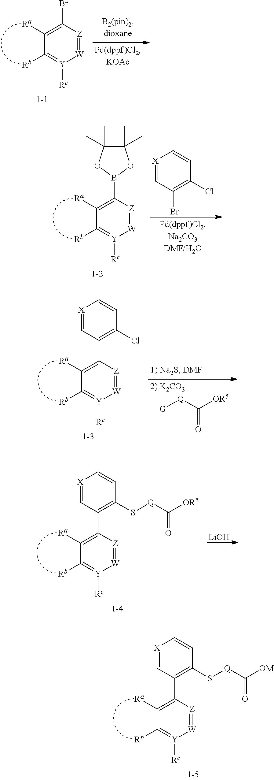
C1([Ra])=C(Br)[Z]=[W][Y]([Rc])=C1[Rb].C1([Ra])=C(B2OC(C)(C)C(C)(C)O2)[Z]=[W][Y]([Rc])=C1[Rb].[X]1=CC(Br)=C(Cl)C=C1.C1([Ra])=C(C2=C(Cl)C=C[X]=C2)[Z]=[W][Y]([Rc])=C1[Rb].O=C([Q][G])[OR5].C1([Ra])=C(C2=C(S[Q]C([OR5])=O)C=C[X]=C2)[Z]=[W][Y]([Rc])=C1[Rb].[LiOH].C1([Ra])=C(C2=C(S[Q]C([OM])=O)C=C[X]=C2)[Z]=[W][Y]([Rc])=C1[Rb]
